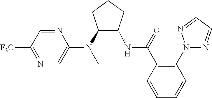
C1(N(C2=CN=C([F3C])C=N2)C)C(NC(C2=C(N3N=CC=N3)C=CC=C2)=O)CCC1
